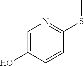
C1=C(O)C=CC(SC)=N1
